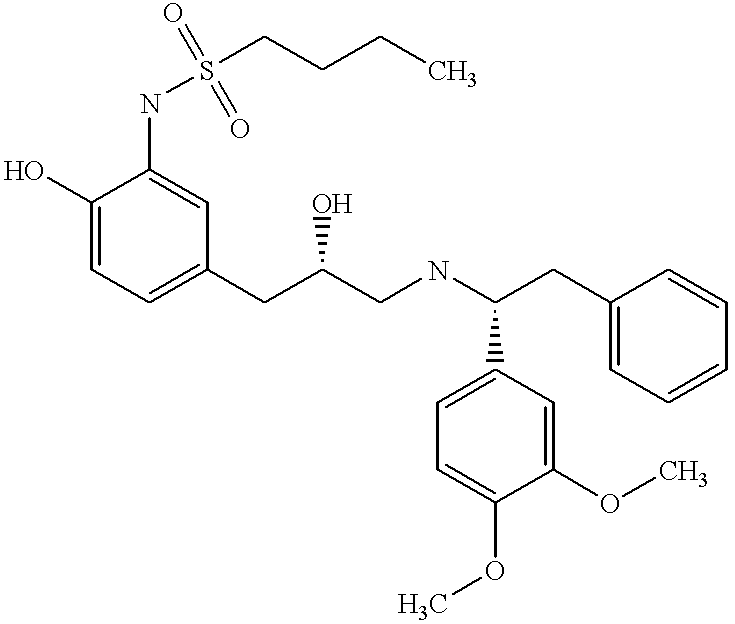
C1(O)=CC=C(CC(CNC(CC2=CC=CC=C2)C2=CC=C(OC)C(OC)=C2)O)C=C1NS(CCCC)(=O)=O
